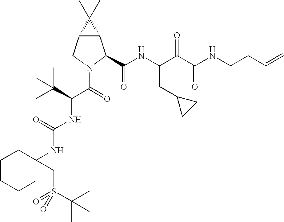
C12C(CN(C(C(NC(=O)NC3(CS(=O)(=O)C(C)(C)C)CCCCC3)C(C)(C)C)=O)C1C(NC(C(C(NCCC=C)=O)=O)CC1CC1)=O)C2(C)C
